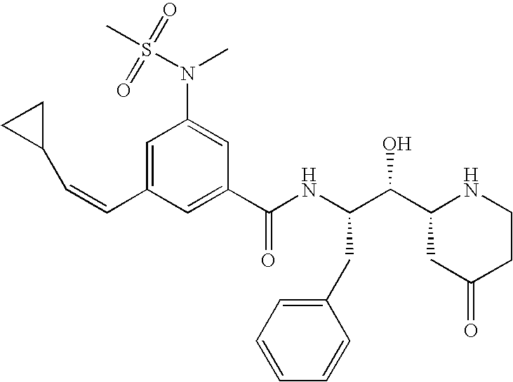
C(=CC1=CC(N(S(=O)(=O)C)C)=CC(C(NC(C(C2NCCC(=O)C2)O)CC2=CC=CC=C2)=O)=C1)C1CC1
